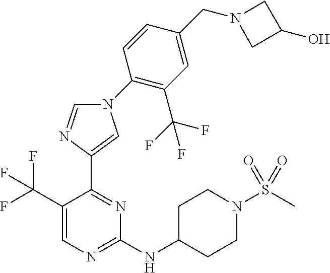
C1=NC(C2=NC(NC3CCN(S(C)(=O)=O)CC3)=NC=C2C(F)(F)F)=CN1C1=C(C(F)(F)F)C=C(CN2CC(O)C2)C=C1
